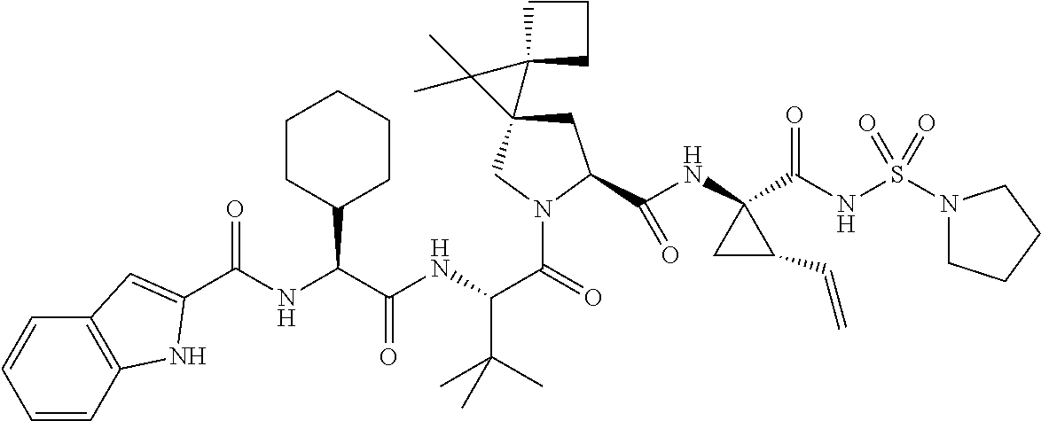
C1C(C(NC2(C(NS(N3CCCC3)(=O)=O)=O)CC2C=C)=O)N(C(C(NC(C(NC(=O)C2=CC3=C(C=CC=C3)N2)C2CCCCC2)=O)C(C)(C)C)=O)CC12C1(CCC1)C2(C)C
